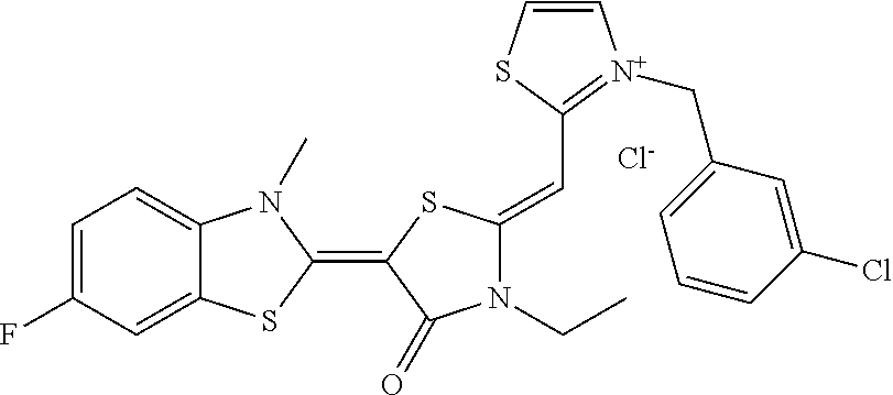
[Cl-].C1=C(F)C=C2C(=C1)N(C)C(=C1C(=O)N(CC)C(=CC3=[N+](CC4=CC=CC(Cl)=C4)C=CS3)S1)S2
